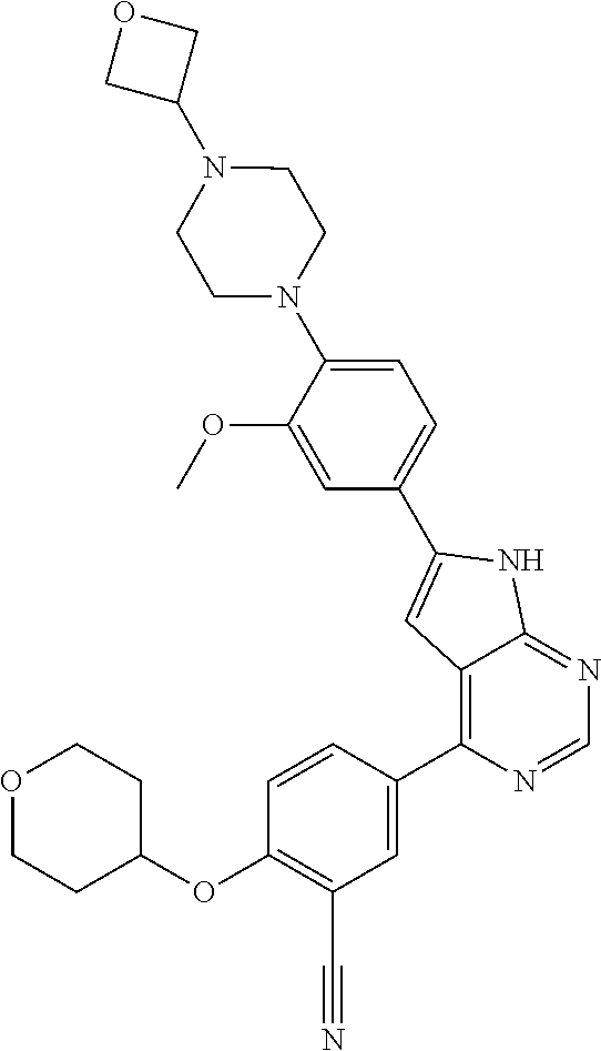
O(C1=C(C#N)C=C(C2=C3C(=NC=N2)NC(C2=CC=C(N4CCN(C5COC5)CC4)C(OC)=C2)=C3)C=C1)C1CCOCC1
